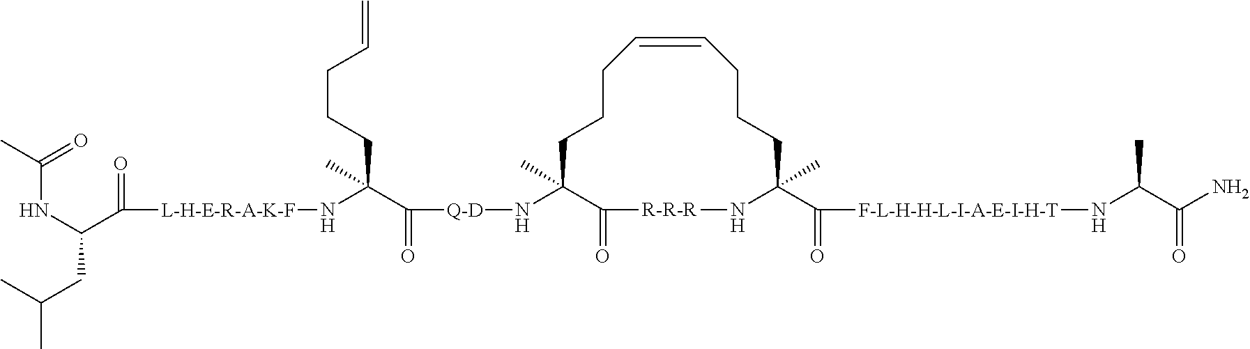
[Q-D](C(=O)C(CCCC=C)(C)N[L-H-E-R-A-K-F]C(=O)C(NC(=O)C)CC(C)C)NC1(C)C(=O)[R-R-R]NC(C(=O)[F-L-H-H-L-I-A-E-I-H-T]NC(C)C(N)=O)(C)CCCC=CCCC1
